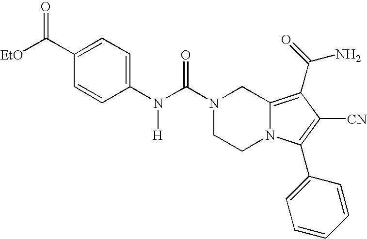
C1=C(C([EtO])=O)C=CC(N(C(N2CCN3C(=C(C(N)=O)C([CN])=C3C3=CC=CC=C3)C2)=O)[H])=C1
